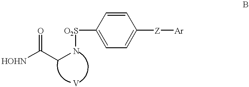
[HOHN]C(CN[O2S]C1=CC=C([Z][Ar])C=C1)=O
